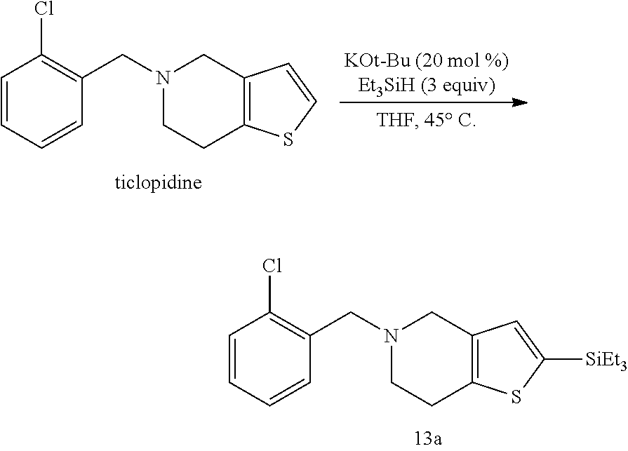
C1=CC=CC(CN2CCC3=C(C2)C=CS3)=C1Cl.C1=CC=CC(CN2CCC3=C(C2)C=C([SiEt3])S3)=C1Cl
